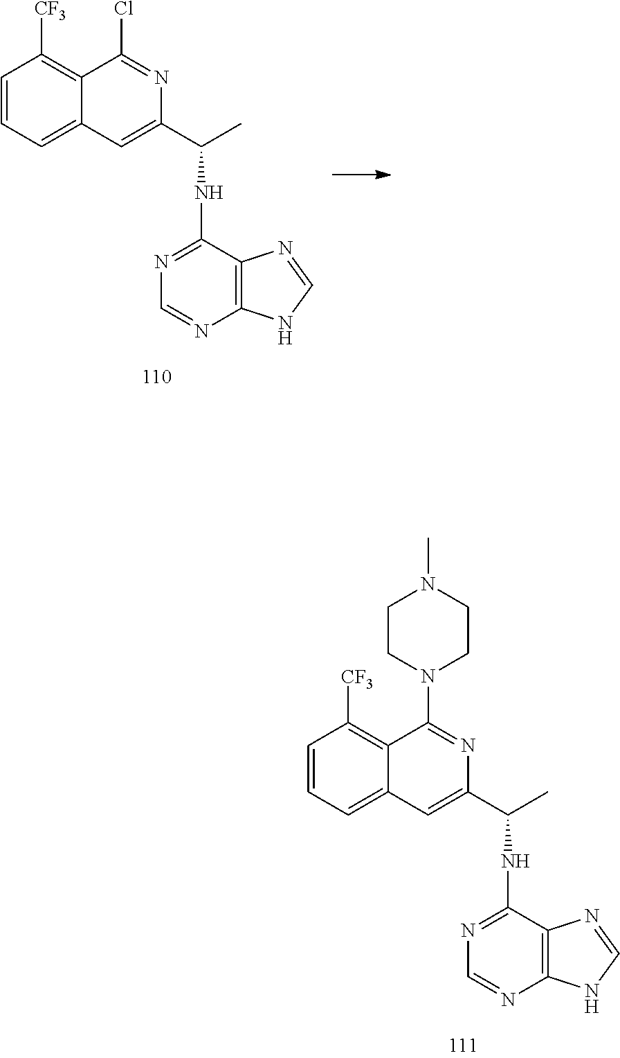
C1=CC=C2C(=C1[CF3])C(N1CCN(C)CC1)=NC(C(C)NC1=NC=NC3=C1N=CN3)=C2.C1=CC=C2C(=C1[CF3])C(Cl)=NC(C(C)NC1=NC=NC3=C1N=CN3)=C2
